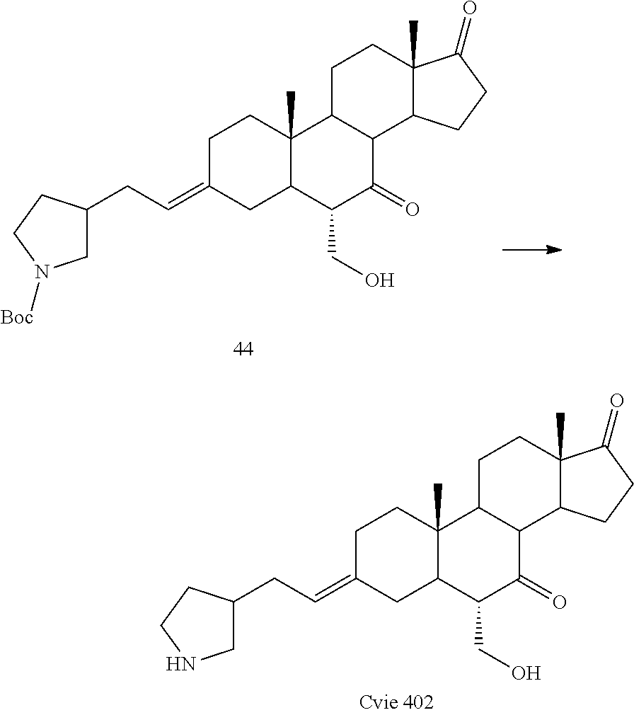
C1C(=CCC2CN([Boc])CC2)CC2C(C)(C1)C1C(C(=O)C2CO)C2C(C)(CC1)C(=O)CC2.C1C(=CCC2CNCC2)CC2C(C)(C1)C1C(C(=O)C2CO)C2C(C)(CC1)C(=O)CC2
